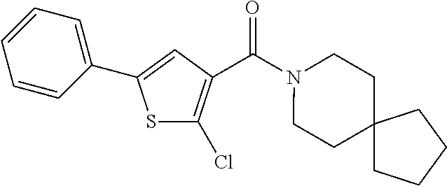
C1(C2=CC(C(N3CCC4(CC3)CCCC4)=O)=C(Cl)S2)=CC=CC=C1
